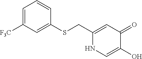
C1(CSC2=CC([F3C])=CC=C2)=CC(=O)C(O)=CN1
